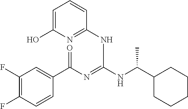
C1(F)=C(F)C=CC(C(N=C(NC(C2CCCCC2)C)NC2=NC(O)=CC=C2)=O)=C1
